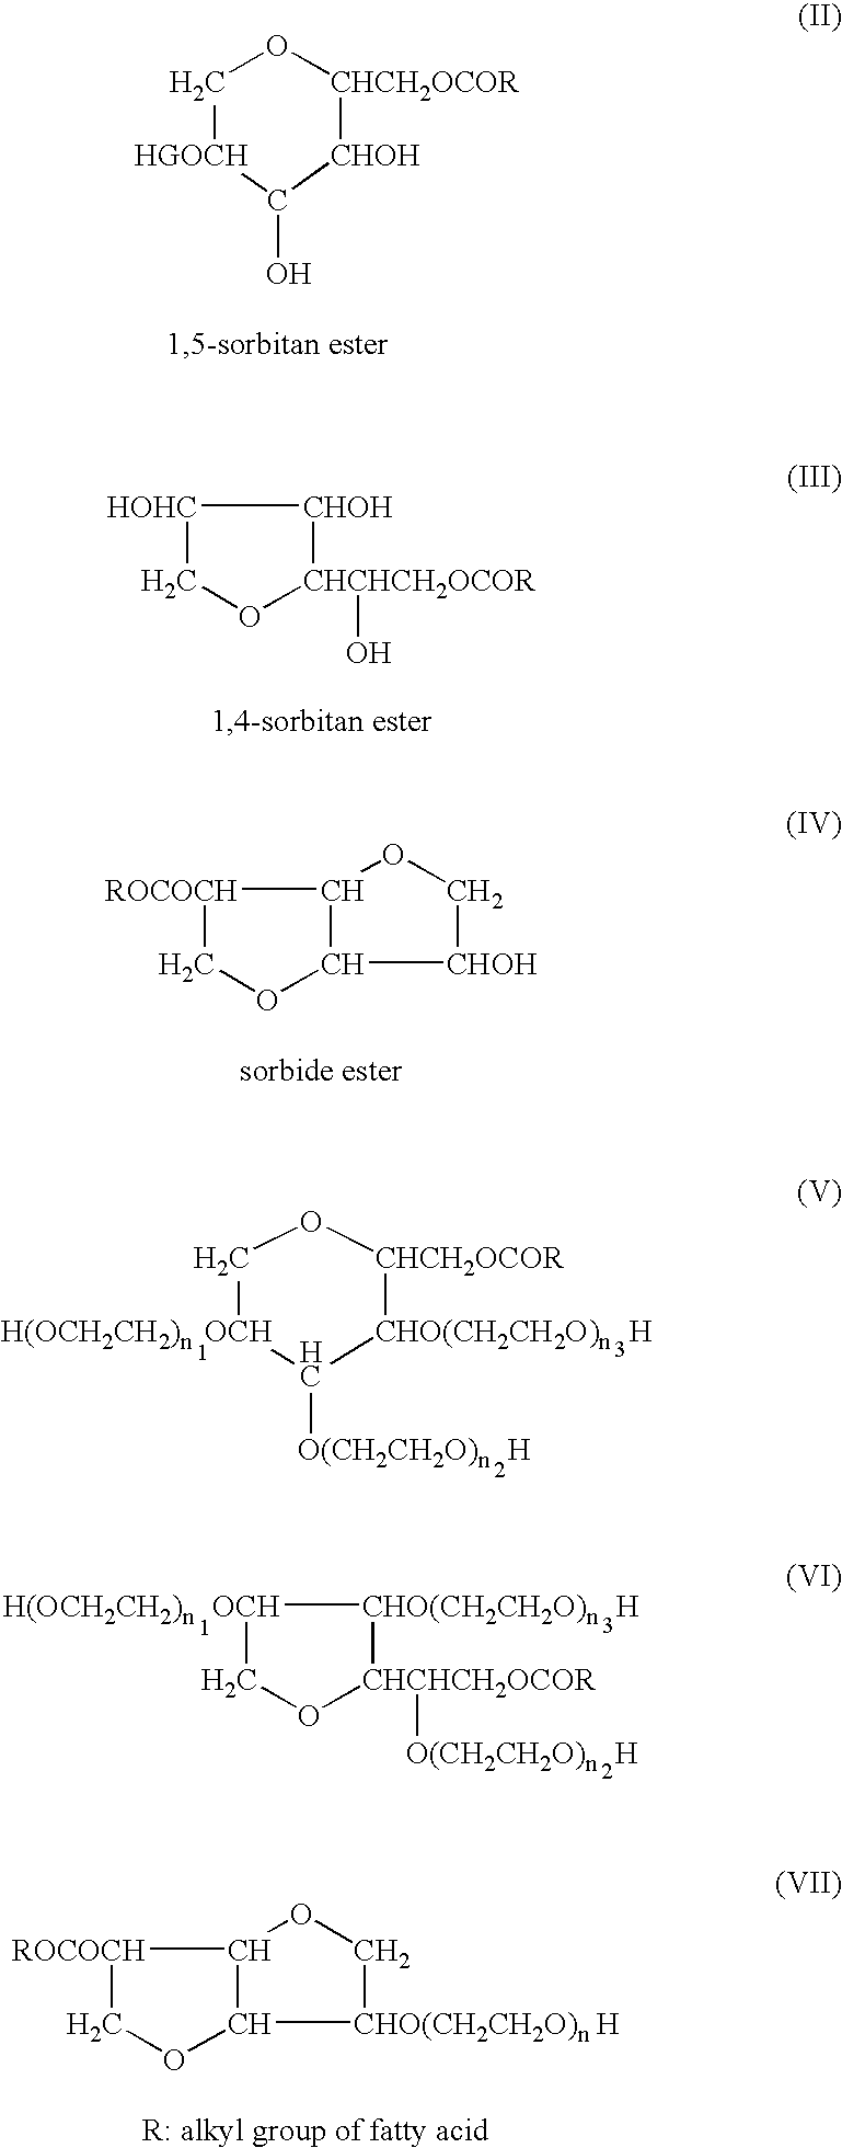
C1[HGOCH]C(O)[CHOH][CHCH2OCOR]O1.[HOHC]1CO[CHCHCH2OCOR](O)[CHOH]1.[ROCOCH]1COC2C1OC[CHOH]2.C1[H(OCH2CH2)n  OCH]C([O(CH2CH2O)n   H])[CHO(CH2CH2O)n   H][CHCH2OCOR]O1.[H(OCH2CH2)n   OCH]1CO[CHCHCH2OCOR]([O(CH2CH2O)n   H])[CHO(CH2CH2O)n   H]1.[ROCOCH]1COC2C1OC[CHO(CH2CH2O)n H]2
